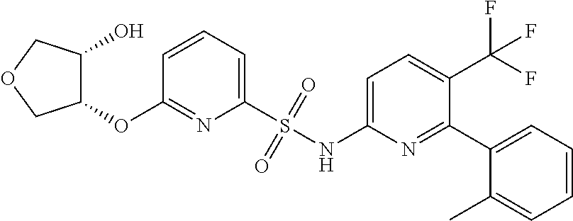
C1=CC=C(S(NC2=CC=C(C(F)(F)F)C(C3=CC=CC=C3C)=N2)(=O)=O)N=C1OC1C(O)COC1
